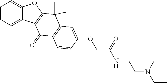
C1=CC=C2C(=C1)OC1=C2C(=O)C2=C(C1(C)C)C=C(OCC(=O)NCCN(CC)CC)C=C2
